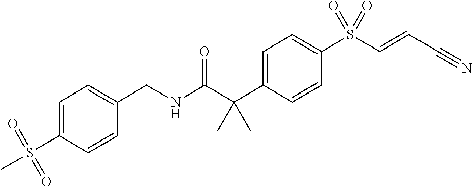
C1=C(C(C(NCC2=CC=C(S(C)(=O)=O)C=C2)=O)(C)C)C=CC(S(C=CC#N)(=O)=O)=C1
